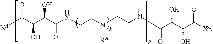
[XA]C(C(C(C(NCCN(CCNC(C(C(C([XA])=O)O)O)=O)[RA])=O)O)O)=O
